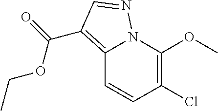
C1(OC)=C(Cl)C=CC2=C(C(OCC)=O)C=NN12
